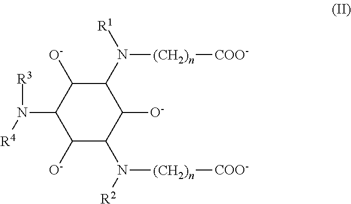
[R3]N(C1C([O-])C(N([R1])[(CH2)n][COO-])C([O-])C(N([R2])[(CH2)n][COO-])C1[O-])[R4]
